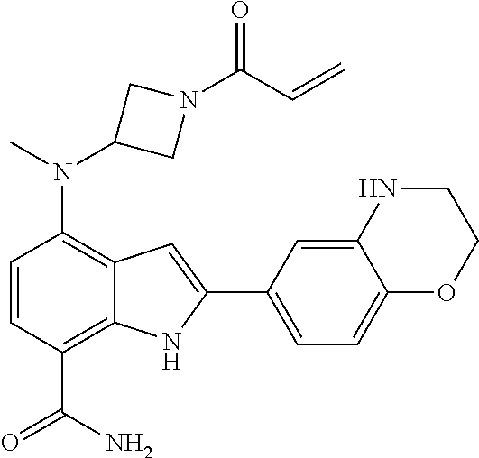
C1(N(C2CN(C(C=C)=O)C2)C)=C2C(=C(C(N)=O)C=C1)NC(C1=CC=C3C(=C1)NCCO3)=C2
